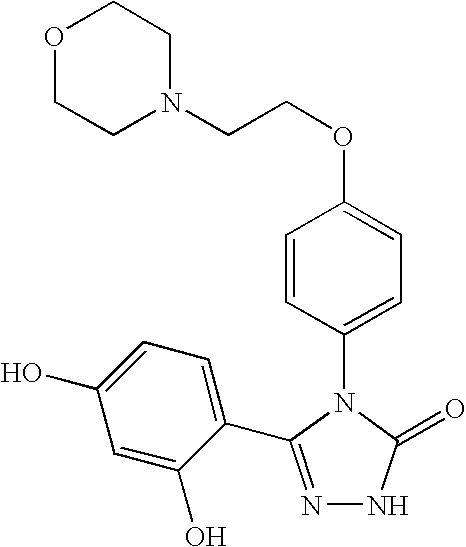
N1=C(C2=CC=C(O)C=C2O)N(C2=CC=C(OCCN3CCOCC3)C=C2)C(=O)N1
